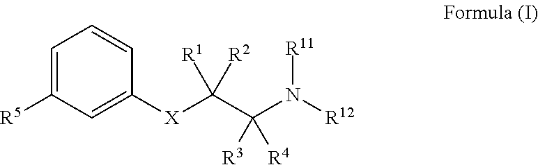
C1=C([R5])C=C([X]C(C(N([R12])[R11])([R3])[R4])([R1])[R2])C=C1
